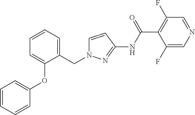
C1=CC=CC(OC2=CC=CC=C2CN2C=CC(NC(C3=C(F)C=NC=C3F)=O)=N2)=C1
